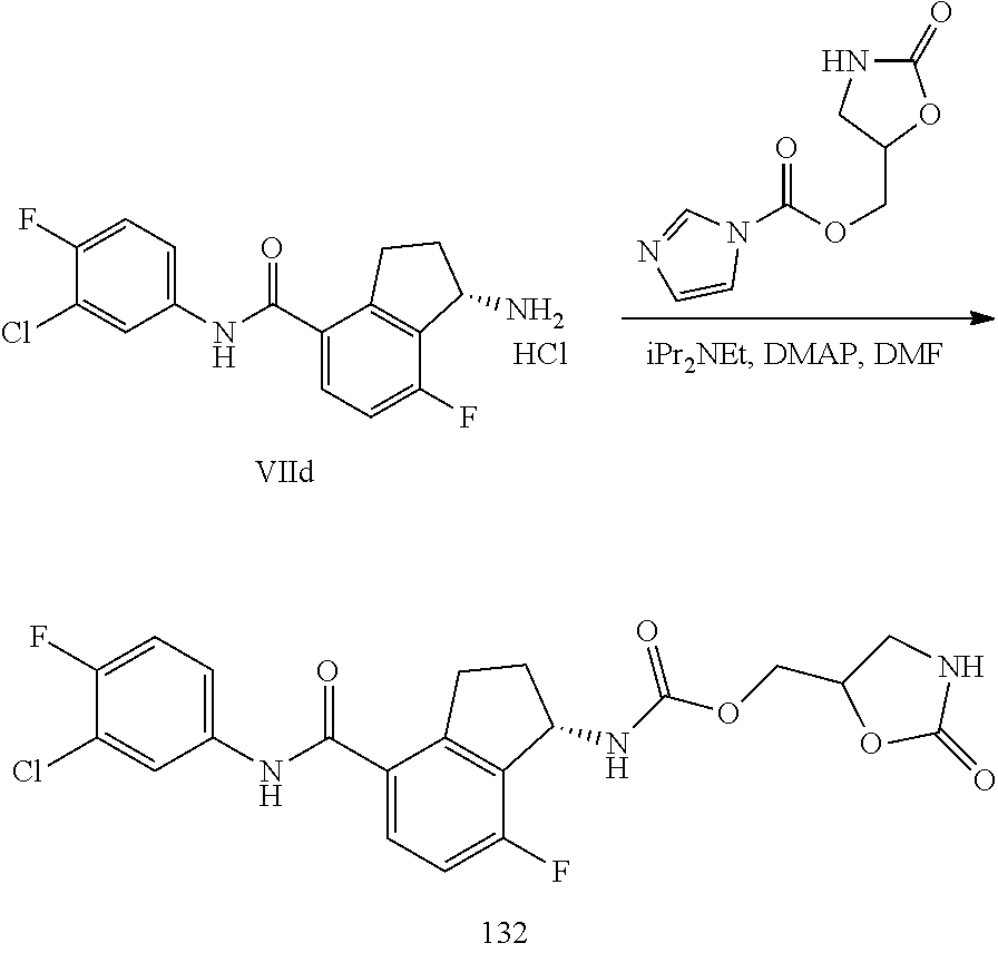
C1(Cl)=CC(NC(C2=CC=C(F)C3=C2CCC3NC(OCC2CNC(=O)O2)=O)=O)=CC=C1F.N1(C(OCC2OC(=O)NC2)=O)C=NC=C1.C1(Cl)=CC(NC(C2=CC=C(F)C3=C2CCC3N)=O)=CC=C1F.Cl
